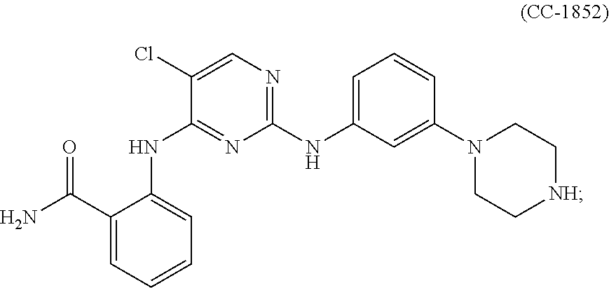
C1(C(N)=O)=CC=CC=C1NC1=NC(NC2=CC=CC(N3CC[NH]CC3)=C2)=NC=C1Cl
